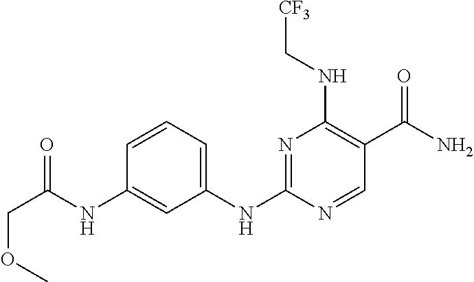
C1(NC2=NC(NC[CF3])=C(C(N)=O)C=N2)=CC=CC(NC(COC)=O)=C1
